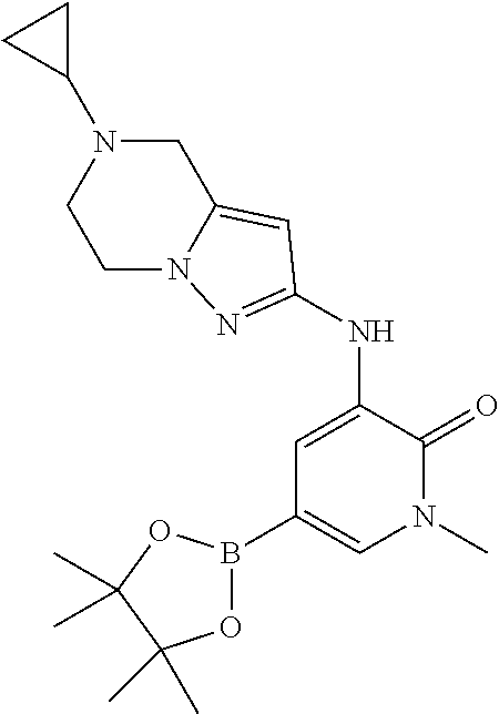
C1=C(NC2=NN3CCN(C4CC4)CC3=C2)C(=O)N(C)C=C1B1OC(C)(C)C(C)(C)O1
